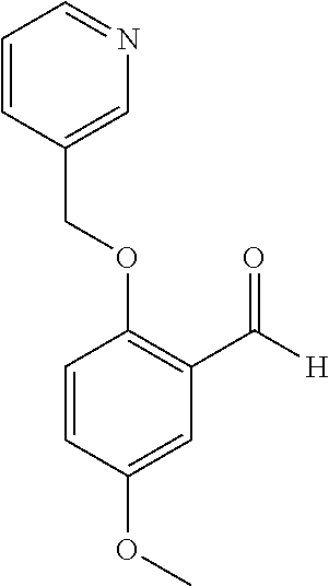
C1=CC(COC2=C(C([H])=O)C=C(OC)C=C2)=CN=C1
